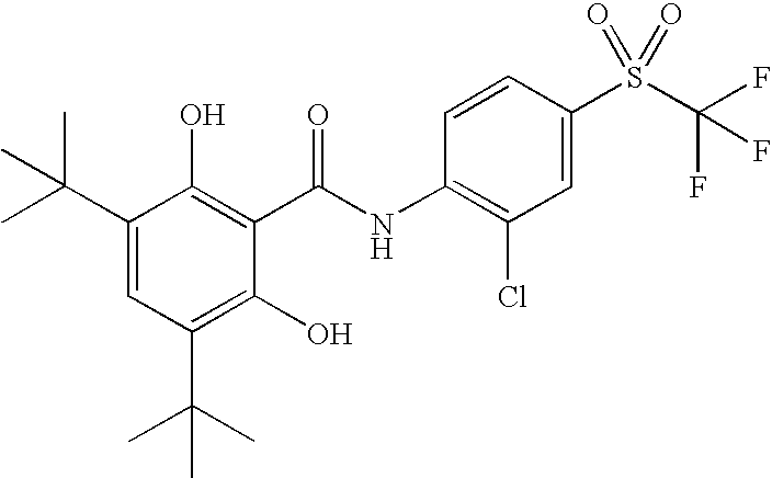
C1(C(C)(C)C)=CC(C(C)(C)C)=C(O)C(C(=O)NC2=C(Cl)C=C(S(C(F)(F)F)(=O)=O)C=C2)=C1O
